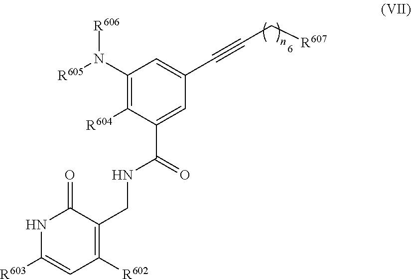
N1C([R603])=CC([R602])=C(CNC(C2=CC(C#CC[R607])=CC(N([R605])[R606])=C2[R604])=O)C1=O
